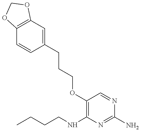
CCCCNC1=C(OCCCC2=CC3=C(C=C2)OCO3)C=NC(N)=N1
